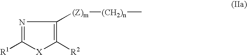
N1=C([R1])[X]C([R2])=C1[(Z)m][(CH2)n]C
